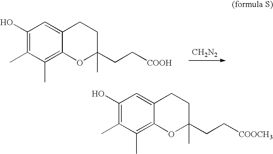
C1(O)=C(C)C(C)=C2C(=C1)CCC(CC[COOCH3])(C)O2.C1(O)=C(C)C(C)=C2C(=C1)CCC(CC[COOH])(C)O2.[CH2N2]
